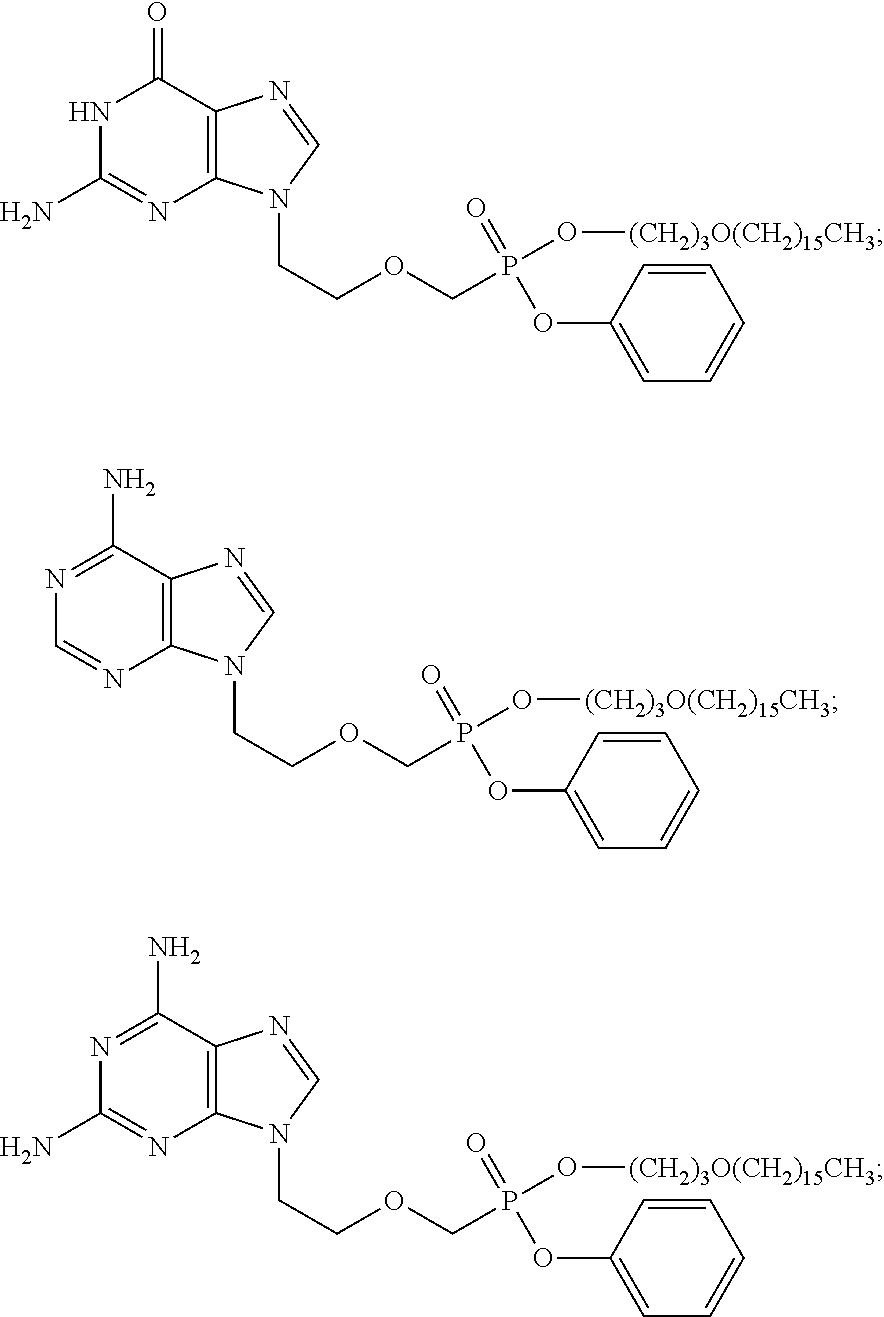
N1C(N)=NC2=C(C1=O)N=CN2CCOCP(O[(CH2)3O(CH2)15CH3])(=O)OC1=CC=CC=C1.N1=C(N)C2=C(N=C1)N(CCOCP(O[(CH2)3O(CH2)15CH3])(=O)OC1=CC=CC=C1)C=N2.N1=C(N)C2=C(N=C1N)N(CCOCP(O[(CH2)3O(CH2)15CH3])(=O)OC1=CC=CC=C1)C=N2
